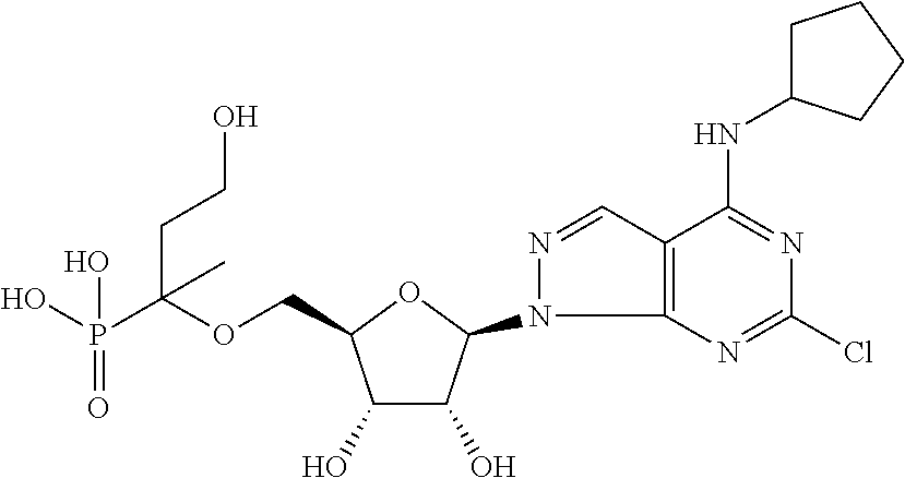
C1(O)C(O)C(N2N=CC3=C2N=C(Cl)N=C3NC2CCCC2)OC1COC(P(O)(=O)O)(CCO)C
